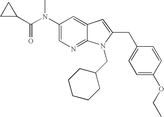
C1(N(C(C2CC2)=O)C)=CN=C2C(=C1)C=C(CC1=CC=C(OCC)C=C1)N2CC1CCCCC1
